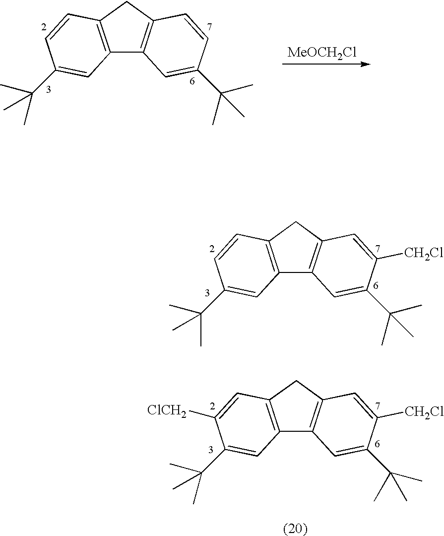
C12=C(CC3=C1C=C(C(C)(C)C)C=C3)C=CC(C(C)(C)C)=C2.[MeOCH2Cl].C12=C(CC3=C1C=C(C(C)(C)C)C([CH2Cl])=C3)C=CC(C(C)(C)C)=C2.C12=C(CC3=C1C=C(C(C)(C)C)C([CH2Cl])=C3)C=C([ClCH2])C(C(C)(C)C)=C2
